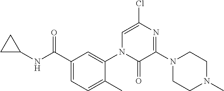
C1CC1NC(C1=CC=C(C)C(N2C=C(Cl)N=C(N3CCN(C)CC3)C2=O)=C1)=O
